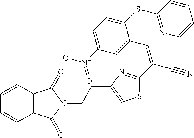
C12=C(C=CC=C1)C(=O)N(CCC1=CSC(C(C#N)=CC3=CC([N+]([-O])=O)=CC=C3SC3=NC=CC=C3)=N1)C2=O
